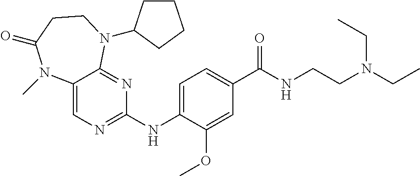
C1(NC2=CC=C(C(NCCN(CC)CC)=O)C=C2OC)=NC=C2C(=N1)N(C1CCCC1)CCC(=O)N2C
